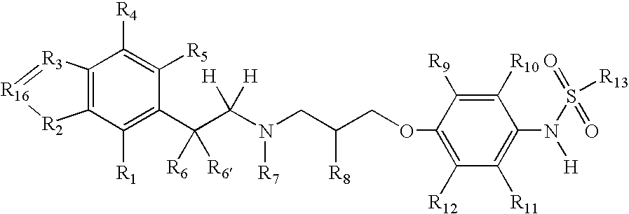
C12=C(C([R1])=C(C(C(N(CC(COC3=C([R12])C([R11])=C(N(S([R13])(=O)=O)[H])C([R10])=C3[R9])[R8])[R7])([H])[H])([R6])[R6])C([R5])=C1[R4])[R2][R16]=[R3]2
